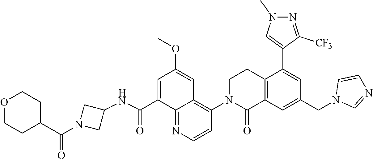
C1(NC(C2=CC(OC)=CC3=C(N4C(=O)C5=C(CC4)C(C4=CN(C)N=C4[CF3])=CC(CN4C=NC=C4)=C5)C=CN=C23)=O)CN(C(C2CCOCC2)=O)C1
